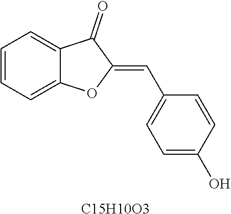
C1=CC=C2C(=C1)C(=O)C(=CC1=CC=C(O)C=C1)O2.[C15H10O3]
